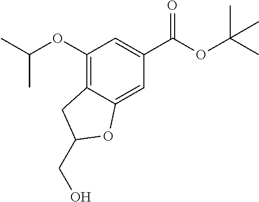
C(OC1=C2C(=CC(C(OC(C)(C)C)=O)=C1)OC(CO)C2)(C)C
